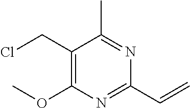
C1(CCl)=C(OC)N=C(C=C)N=C1C
